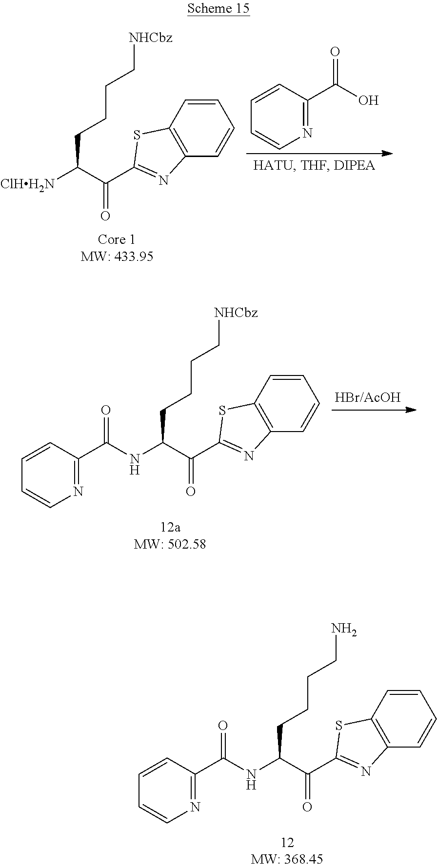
NCCCCC(NC(C1=NC=CC=C1)=O)C(C1=NC2=C(S1)C=CC=C2)=O.[NHCbz]CCCCC([ClHH2N])C(C1=NC2=C(S1)C=CC=C2)=O.C1=CC(C(O)=O)=NC=C1.[NHCbz]CCCCC(NC(C1=NC=CC=C1)=O)C(C1=NC2=C(S1)C=CC=C2)=O
